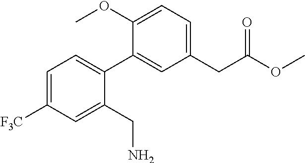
C1(CC(OC)=O)=CC=C(OC)C(C2=CC=C([F3C])C=C2CN)=C1
